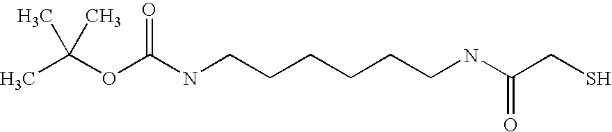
CC(OC(NCCCCCCNC(CS)=O)=O)(C)C
